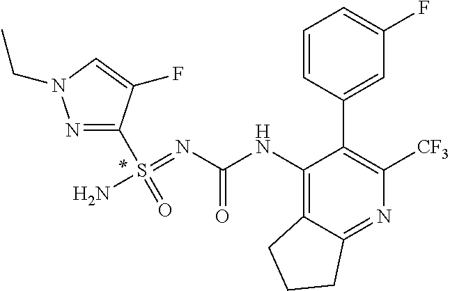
C1(NC(=O)N=S(N)(C2=NN(CC)C=C2F)=O)=C2C(=NC([CF3])=C1C1=CC(F)=CC=C1)CCC2
